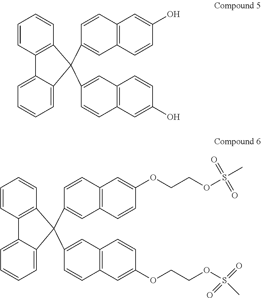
C12=C(C=CC(O)=C1)C=C(C1(C3=CC4=C(C=C3)C=C(O)C=C4)C3=C(C=CC=C3)C3=CC=CC=C31)C=C2.C12=C(C=CC(OCCOS(C)(=O)=O)=C1)C=C(C1(C3=CC4=C(C=C3)C=C(OCCOS(C)(=O)=O)C=C4)C3=C(C=CC=C3)C3=CC=CC=C31)C=C2
